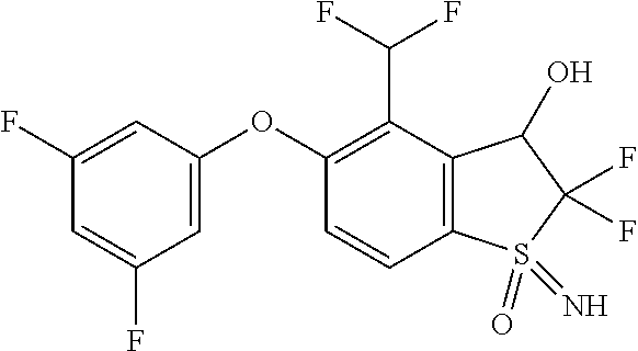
O(C1=CC(F)=CC(F)=C1)C1=C(C(F)F)C2=C(C=C1)S(=O)(=N)C(F)(F)C2O
